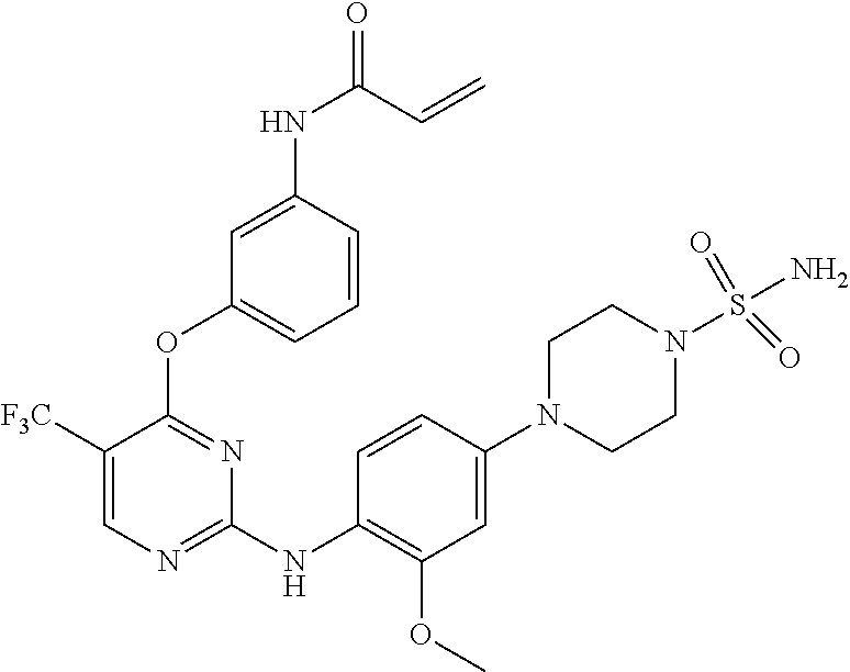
C1(N2CCN(S(=O)(=O)N)CC2)=CC(OC)=C(NC2=NC=C([F3C])C(OC3=CC=CC(NC(=O)C=C)=C3)=N2)C=C1
